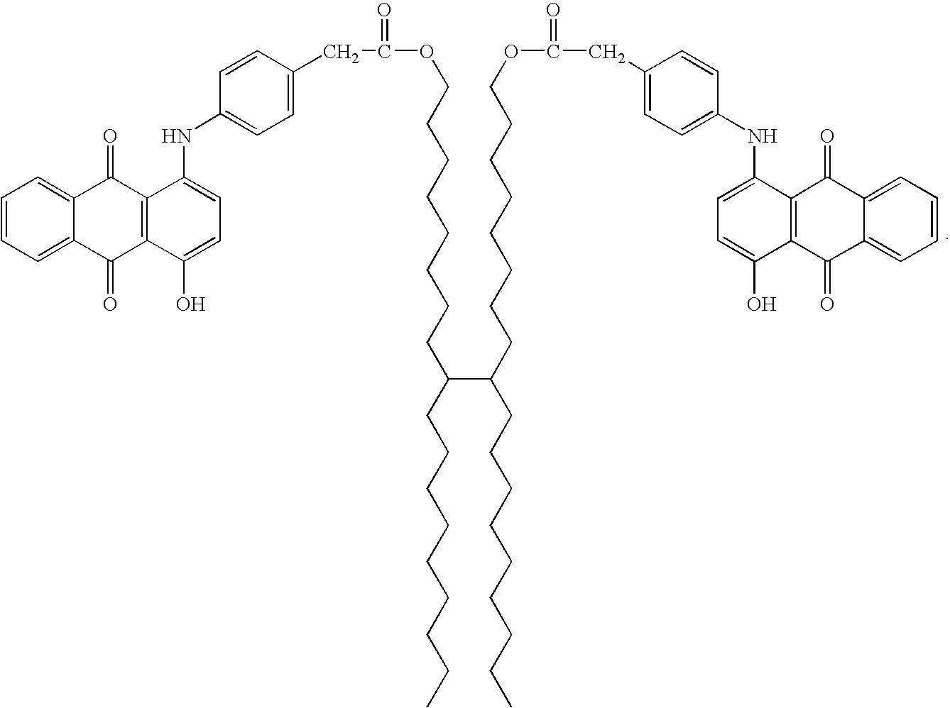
C1=CC=C2C(=C1)C(=O)C1=C(C2=O)C(O)=CC=C1NC1=CC=C(CC(OCCCCCCCCC(CCCCCCCCC)C(CCCCCCCCOC(CC2=CC=C(NC3=CC=C(O)C4=C3C(=O)C3=CC=CC=C3C4=O)C=C2)=O)CCCCCCCCC)=O)C=C1
